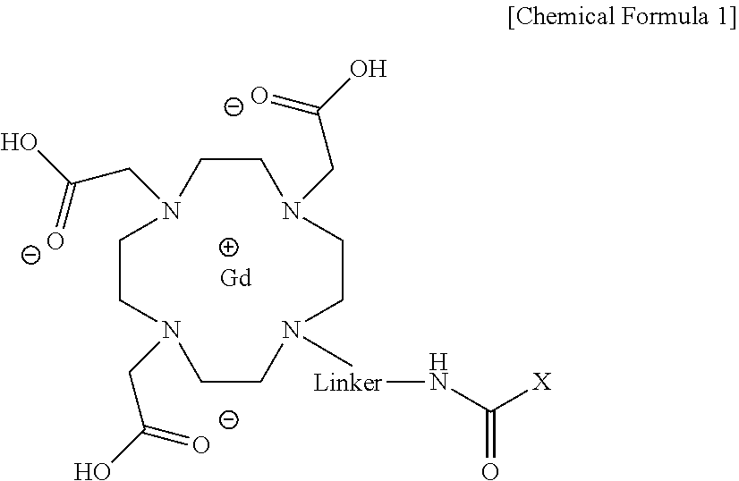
C1CN(CC(=[O-])O)CCN([Linker]NC([X])=O)CCN(CC(O)=[O-])CCN1CC(O)=[O-].[Gd]
